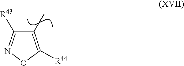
C1(C)=C([R44])ON=C1[R43]
